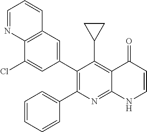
C12=C(C=C(C3=C(C4=CC=CC=C4)N=C4C(=C3C3CC3)C(=O)C=CN4)C=C1Cl)C=CC=N2
